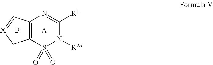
C12=C(S(=O)(=O)N([R2a])C([R1])=N1)C[X]=C2.[A].B
